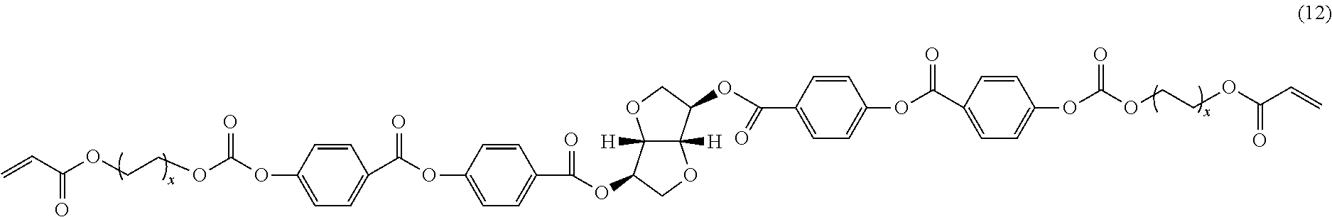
C=CC(OCCOC(OC1=CC=C(C(OC2=CC=C(C(=O)OC3C4([H])C([H])(OC3)C(OC(C3=CC=C(OC(C5=CC=C(OC(OCCOC(C=C)=O)=O)C=C5)=O)C=C3)=O)CO4)C=C2)=O)C=C1)=O)=O
